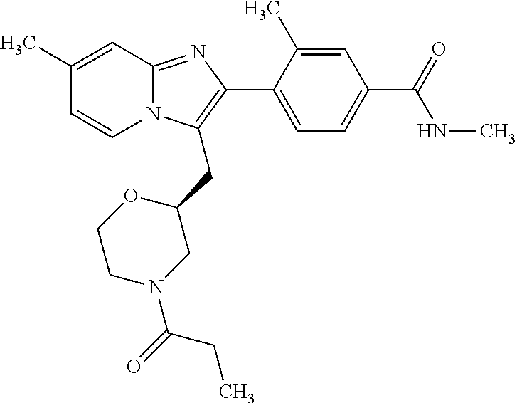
C1(C)=CC2=NC(C3=CC=C(C(=O)NC)C=C3C)=C(CC3OCCN(C(=O)CC)C3)N2C=C1
